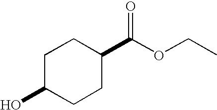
C1C(O)CCC(C(OCC)=O)C1
